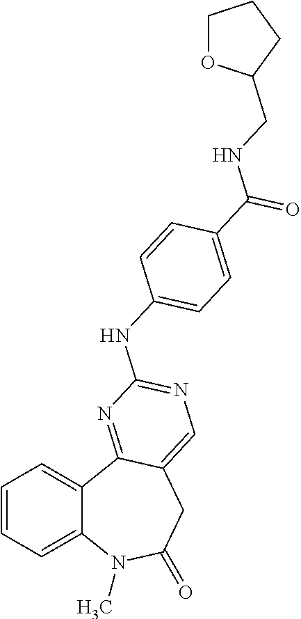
C1=CC=C2C(=C1)C1=NC(NC3=CC=C(C(=O)NCC4OCCC4)C=C3)=NC=C1CC(=O)N2C
